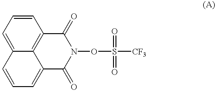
C1=CC=C2C3=C1C(=O)N(OS([CF3])(=O)=O)C(=O)C3=CC=C2
